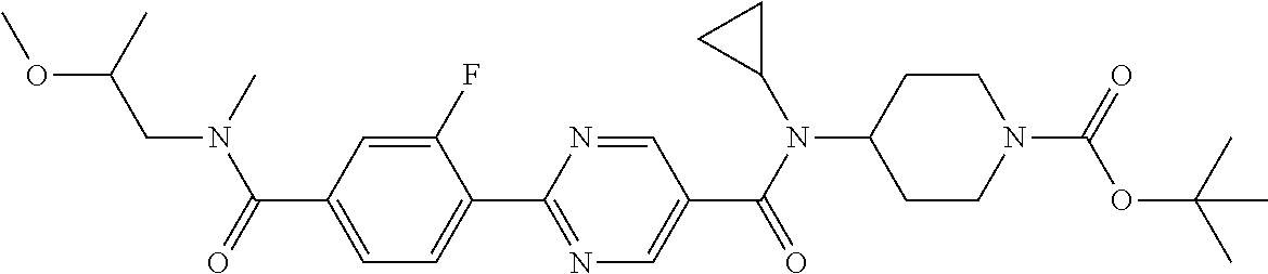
C1(C(=O)N(C)CC(OC)C)=CC=C(C2=NC=C(C(N(C3CC3)C3CCN(C(=O)OC(C)(C)C)CC3)=O)C=N2)C(F)=C1
